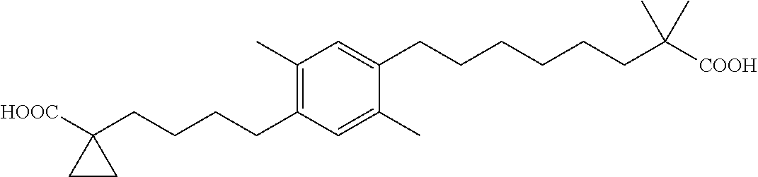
C1(C)=C(CCCCC2([HOOC])CC2)C=C(C)C(CCCCCCC([COOH])(C)C)=C1
